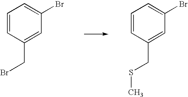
C1=CC(CBr)=CC(Br)=C1.C1=CC(CSC)=CC(Br)=C1
